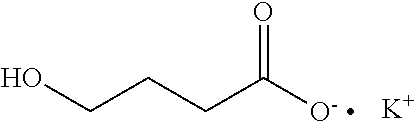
OCCCC([O-])=O.[K]
